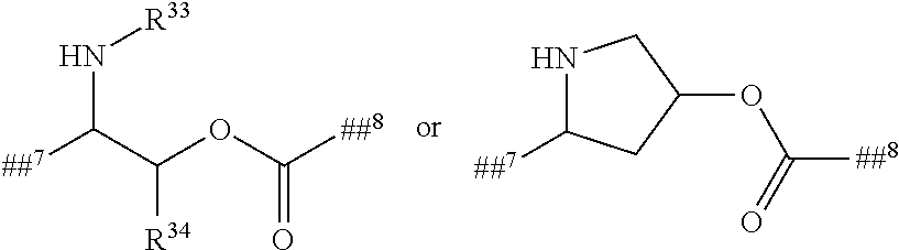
[##7]C(N[R33])C([R34])OC(=O)[##8].N1C([##7])CC(OC(=O)[##8])C1
